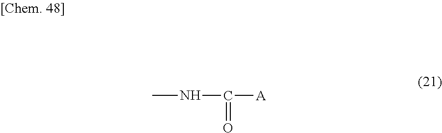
CNC([A])=O
